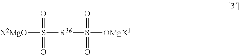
[X2MgO]S([R3]S([OMgX1])(=O)=O)(=O)=O
